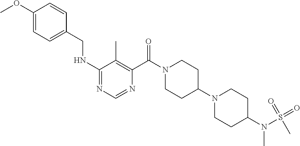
C1(NCC2=CC=C(OC)C=C2)=NC=NC(C(N2CCC(N3CCC(N(S(=O)(=O)C)C)CC3)CC2)=O)=C1C
